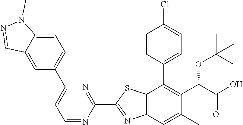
C1(C2=NC3=C(S2)C(C2=CC=C(Cl)C=C2)=C(C(OC(C)(C)C)C(=O)O)C(C)=C3)=NC(C2=CC=C3C(=C2)C=NN3C)=CC=N1
